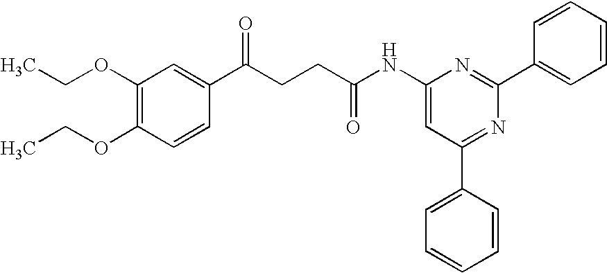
C1(OCC)=C(OCC)C=CC(C(CCC(NC2=CC(C3=CC=CC=C3)=NC(C3=CC=CC=C3)=N2)=O)=O)=C1
